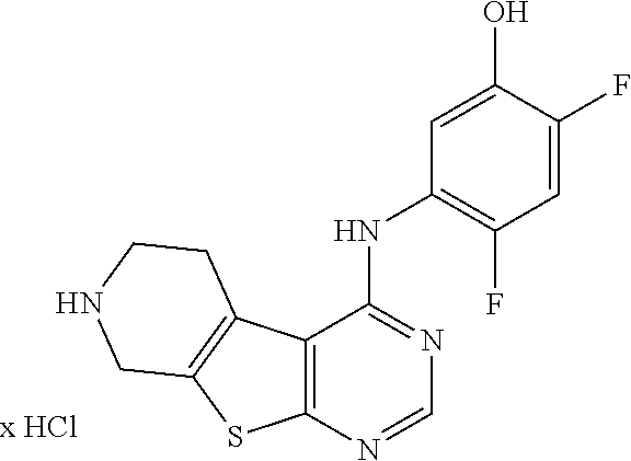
C1=C(F)C(O)=CC(NC2=NC=NC3=C2C2=C(S3)CNCC2)=C1F
